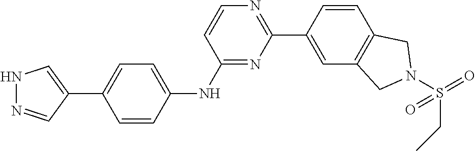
N1N=CC(C2=CC=C(NC3=NC(C4=CC5=C(C=C4)CN(S(CC)(=O)=O)C5)=NC=C3)C=C2)=C1
